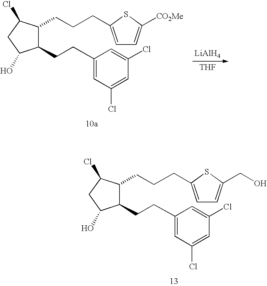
C1(CCC2=CC(Cl)=CC(Cl)=C2)C(CCCC2=CC=C([CO2Me])S2)C(Cl)CC1O.[LiAlH4].[THF].C1(CCC2=CC(Cl)=CC(Cl)=C2)C(CCCC2=CC=C(CO)S2)C(Cl)CC1O
